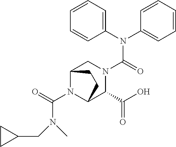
C(N1C2C(C(O)=O)N(C(N(C3=CC=CC=C3)C3=CC=CC=C3)=O)CC1CC2)(=O)N(CC1CC1)C
